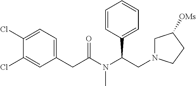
C1=C(C(N(C(CC2=CC=C(Cl)C(Cl)=C2)=O)C)CN2CC([OMs])CC2)C=CC=C1
